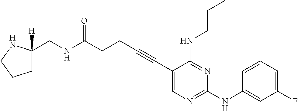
C(CC#CC1=CN=C(NC2=CC(F)=CC=C2)N=C1NCCC)C(NCC1([H])CCCN1)=O
